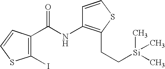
C1(I)=C(C(NC2=C(CC[Si](C)(C)C)SC=C2)=O)C=CS1
